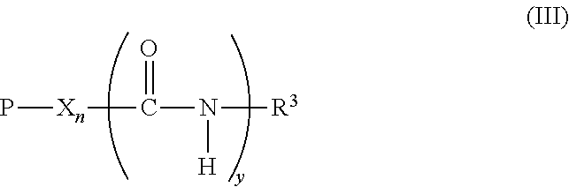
P[Xn]C(=O)N([R3])[H]
